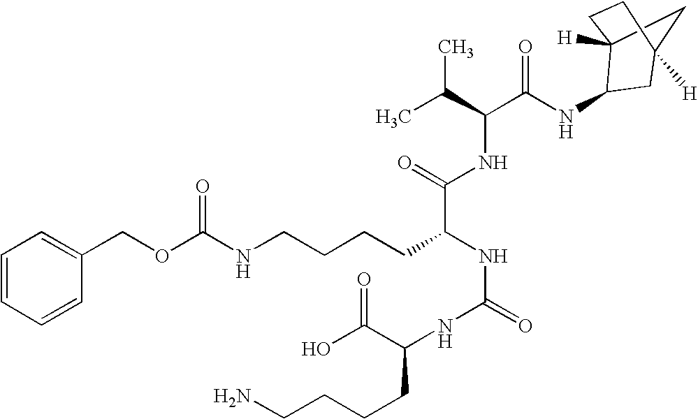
C12([H])CC([H])(CC1NC(C(NC(C(CCCCNC(OCC1=CC=CC=C1)=O)NC(=O)NC(C(O)=O)CCCCN)=O)C(C)C)=O)CC2
